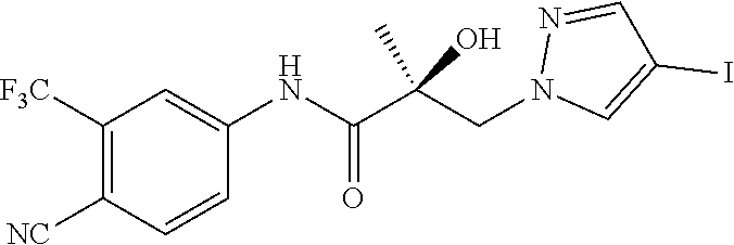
C1=C(NC(C(CN2C=C(I)C=N2)(C)O)=O)C=CC([NC])=C1[F3C]
